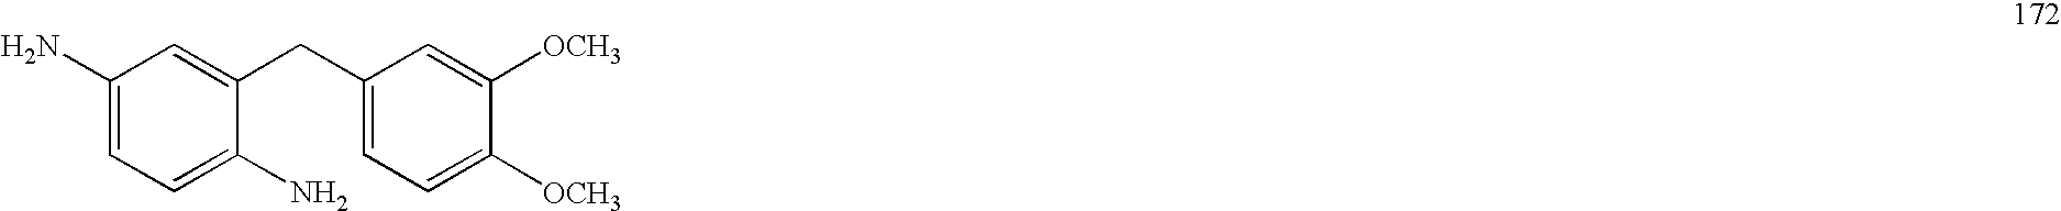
C1(N)=CC=C(N)C(CC2=CC=C([OCH3])C([OCH3])=C2)=C1
